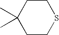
C1C(C)(C)CCSC1
